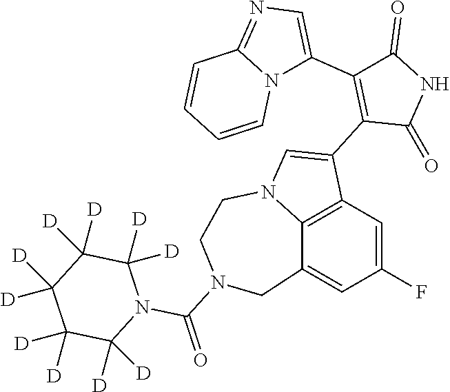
C12=C3C=C(F)C=C1CN(C(=O)N1C([D])([D])C([D])([D])C([D])([D])C([D])([D])C1([D])[D])CCN2C=C3C1=C(C2=CN=C3N2C=CC=C3)C(=O)NC1=O
